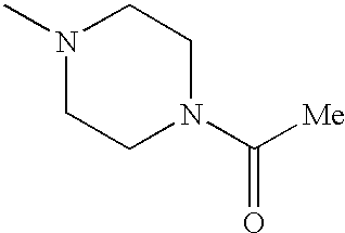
N1(C)CCN(C([Me])=O)CC1
